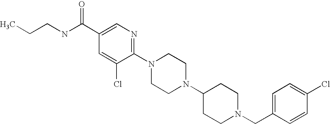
C1(Cl)=CC=C(CN2CCC(N3CCN(C4=NC=C(C(NCCC)=O)C=C4Cl)CC3)CC2)C=C1
